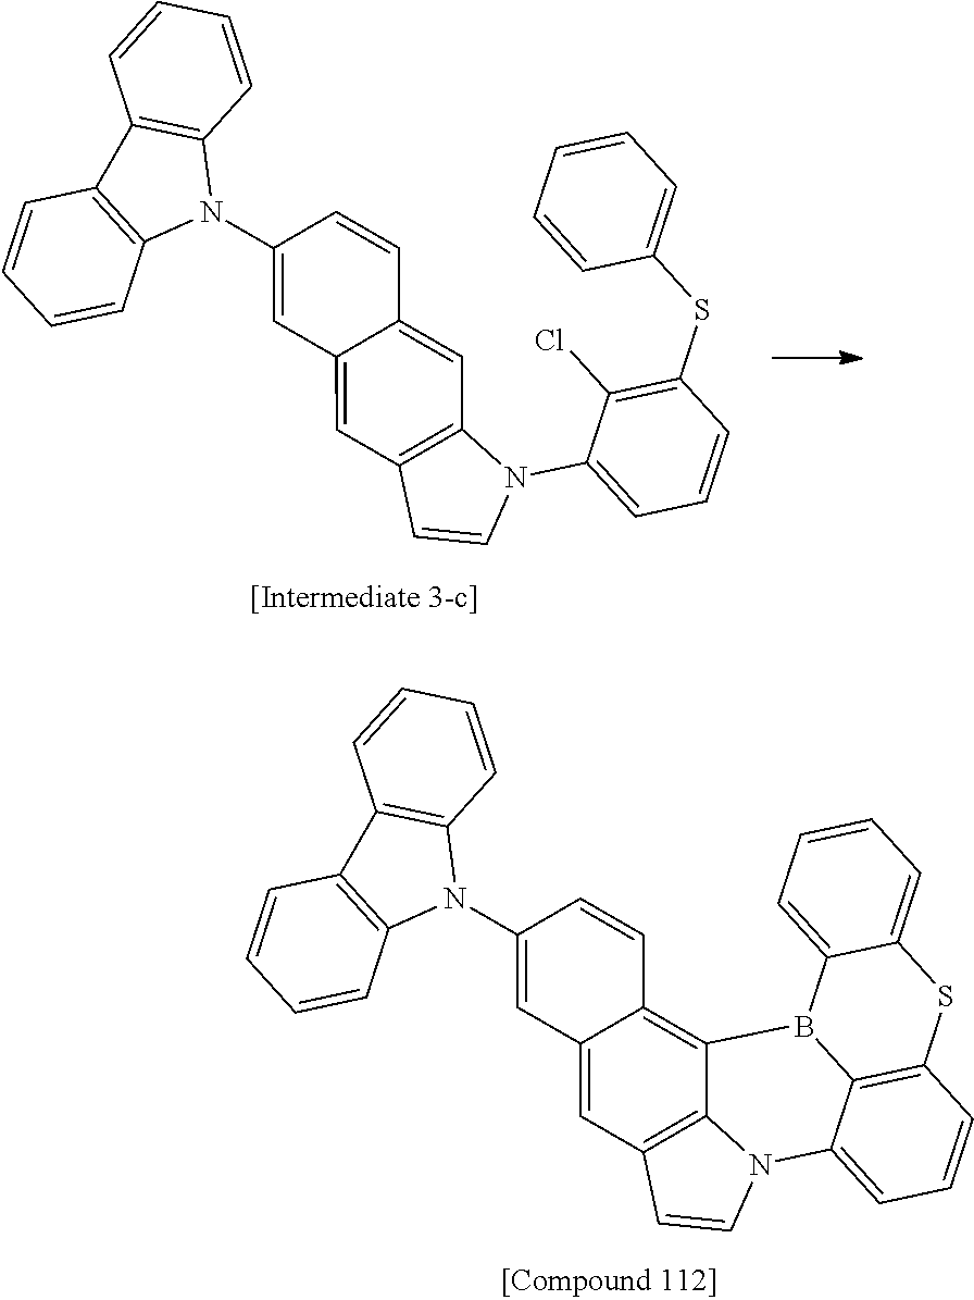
C12=C(N(C3=CC=CC(SC4=CC=CC=C4)=C3Cl)C=C1)C=C1C=CC(N3C4=C(C=CC=C4)C4=C3C=CC=C4)=CC1=C2.C12=C3N(C=C1)C1=CC=CC4=C1B(C3=C1C=CC(N3C5=C(C=CC=C5)C5=C3C=CC=C5)=CC1=C2)C1=CC=CC=C1S4
